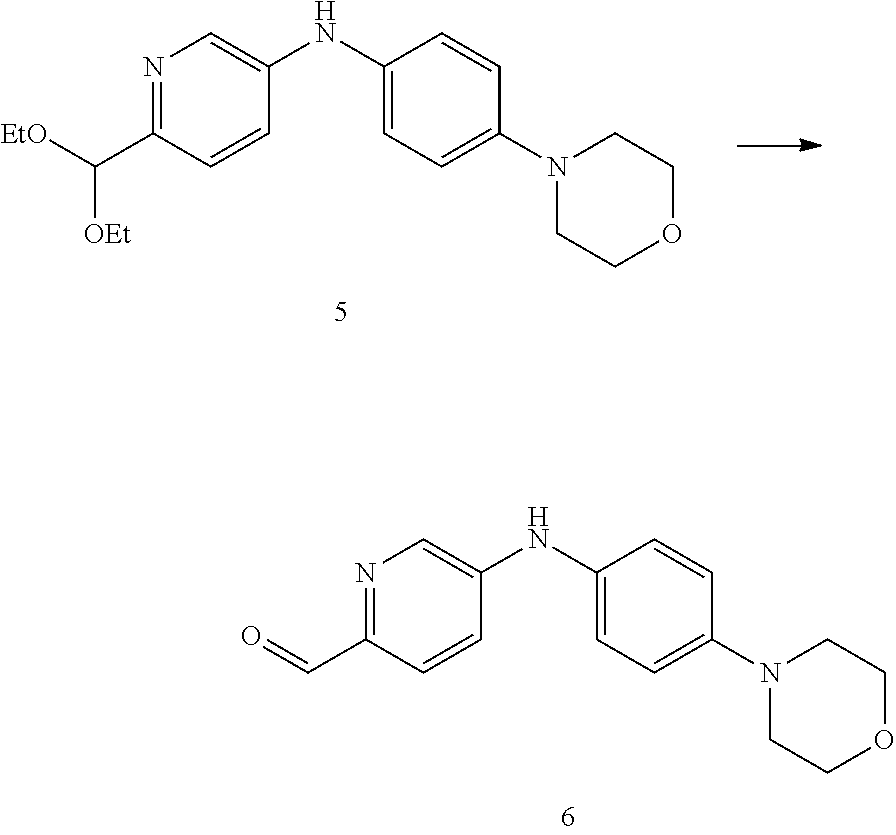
N1=C(C([OEt])[EtO])C=CC(NC2=CC=C(N3CCOCC3)C=C2)=C1.N1=C(C=O)C=CC(NC2=CC=C(N3CCOCC3)C=C2)=C1
